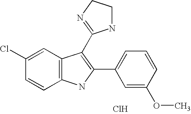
C1=C(Cl)C=CC2=C1C(C1=NCCN1)=C(C1=CC=CC(OC)=C1)N2.Cl
